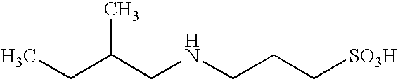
CCC(CNCCC[SO3H])C
